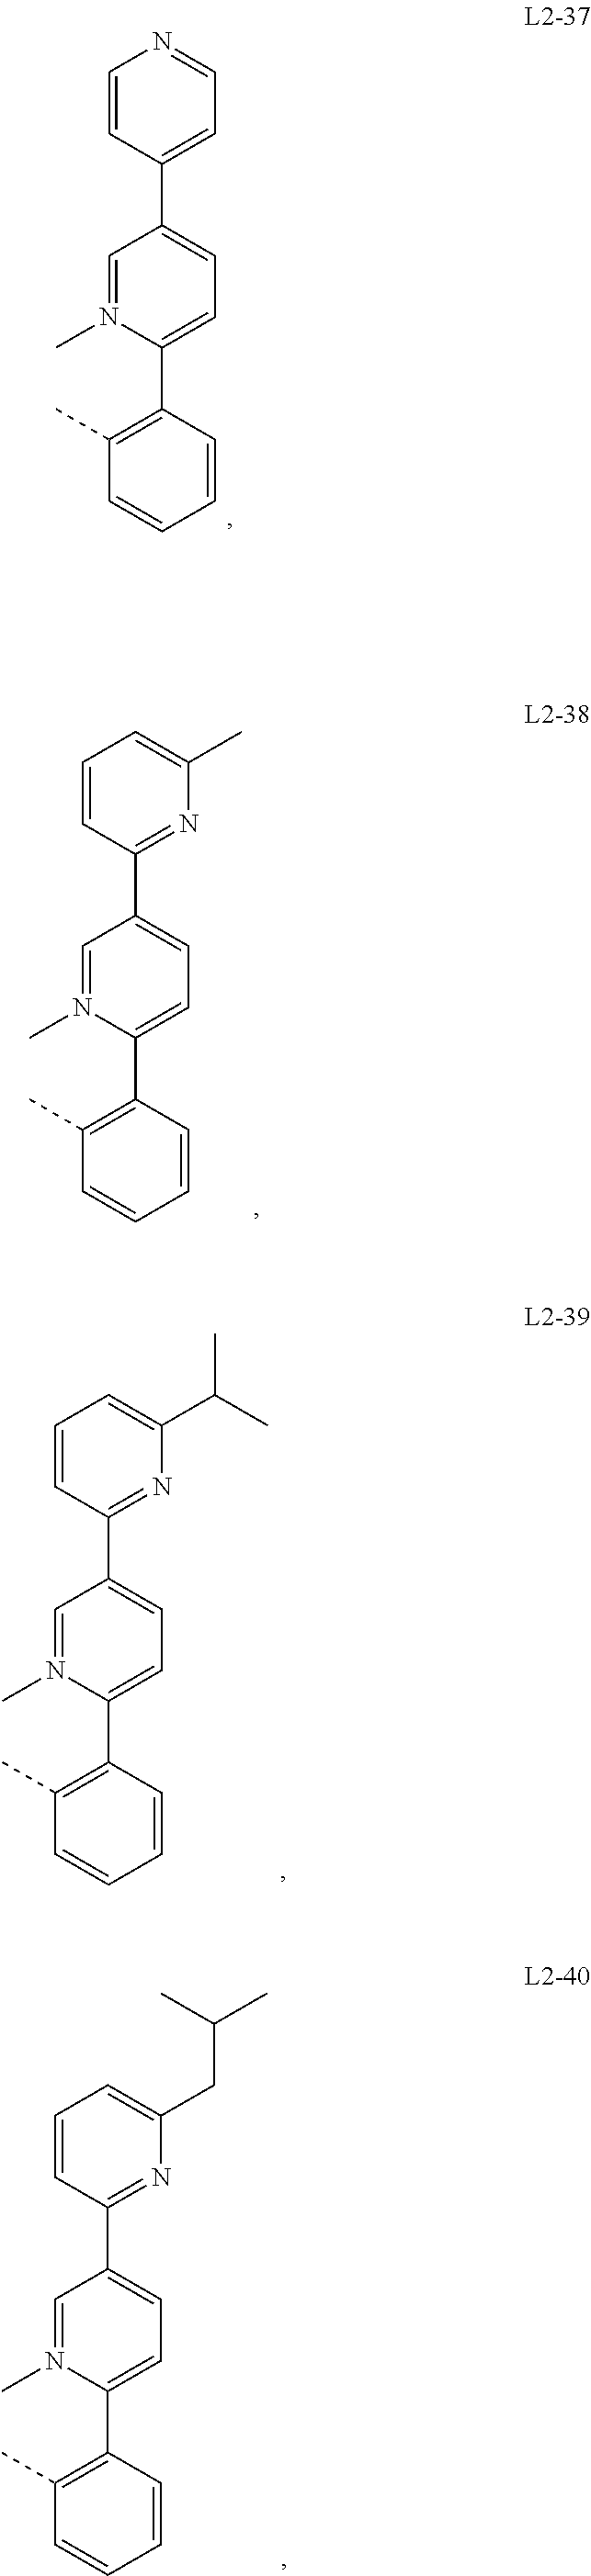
C1(C2=CC=NC=C2)=CC=C(C2=C(C)C=CC=C2)N(C)=C1.C1(C2=NC(C)=CC=C2)=CC=C(C2=C(C)C=CC=C2)N(C)=C1.C1(C2=NC(C(C)C)=CC=C2)=CC=C(C2=C(C)C=CC=C2)N(C)=C1.C1(C2=NC(CC(C)C)=CC=C2)=CC=C(C2=C(C)C=CC=C2)N(C)=C1
